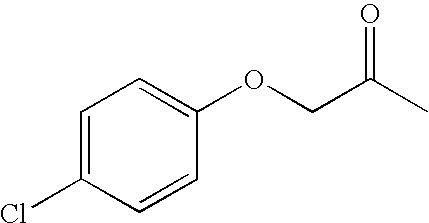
C1=C(Cl)C=CC(OCC(C)=O)=C1
